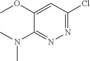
C1(OC)=CC(Cl)=NN=C1N(C)C
